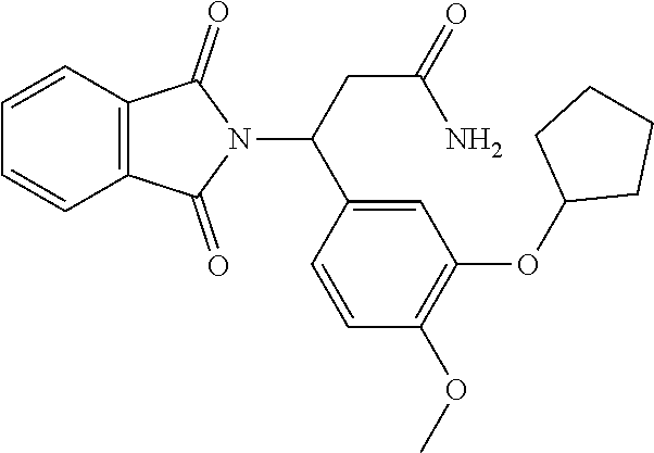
C12=C(C=CC=C1)C(=O)N(C(CC(=O)N)C1=CC(OC3CCCC3)=C(OC)C=C1)C2=O
